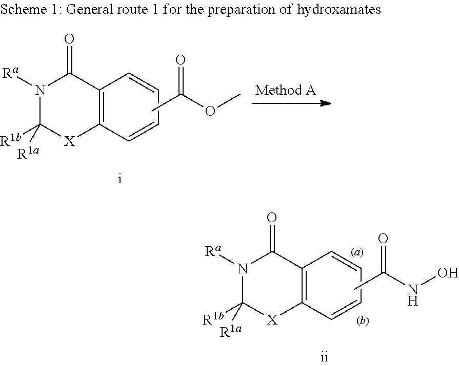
N1([Ra])C([R1b])([R1a])[X]C2=C(C1=O)C=CC=C2.CC(OC)=O.N1([Ra])C([R1b])([R1a])[X]C2=C(C1=O)C=CC=C2.CC(NO)=O
